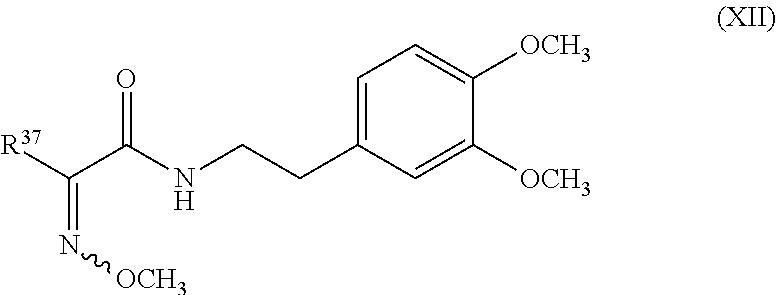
C(C(NCCC1=CC=C([OCH3])C([OCH3])=C1)=O)([R37])=N[OCH3]
